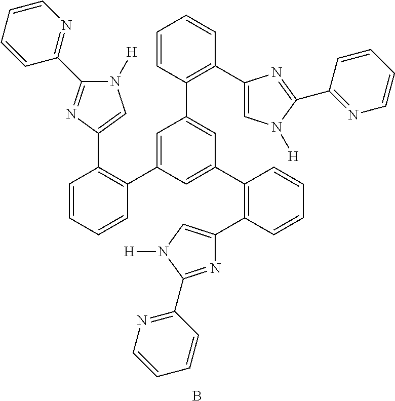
C1=CC=CC(C2=CC(C3=C(C4=CN([H])C(C5=NC=CC=C5)=N4)C=CC=C3)=CC(C3=C(C4=CN([H])C(C5=NC=CC=C5)=N4)C=CC=C3)=C2)=C1C1=CN([H])C(C2=NC=CC=C2)=N1.B
